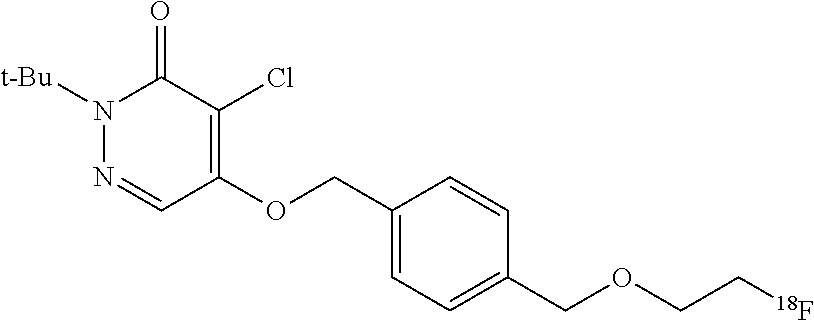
N1=CC(OCC2=CC=C(COCC[18F])C=C2)=C(Cl)C(=O)N1[t-Bu]
